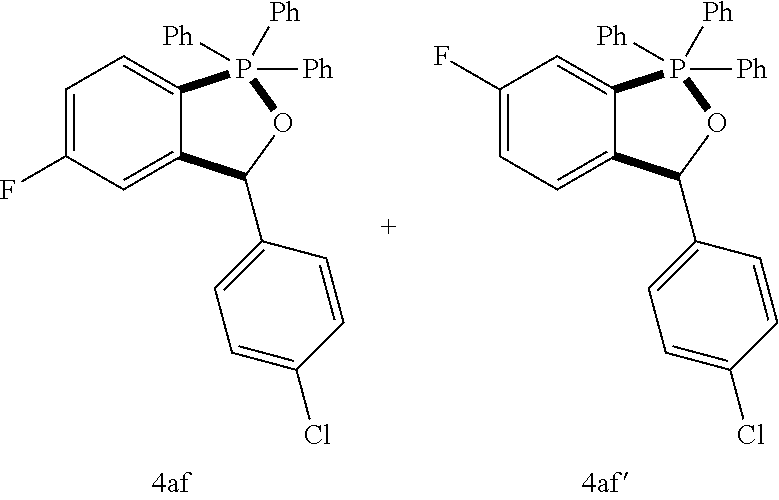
C12=CC=C(F)C=C1P([Ph])([Ph])([Ph])OC2C1=CC=C(Cl)C=C1.C12=CC(F)=CC=C1P([Ph])([Ph])([Ph])OC2C1=CC=C(Cl)C=C1
